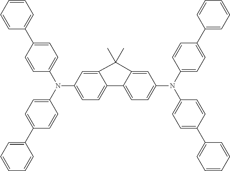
C1=C(C2=CC=CC=C2)C=CC(N(C2=CC=C(C3=CC=CC=C3)C=C2)C2=CC=C3C(=C2)C(C)(C)C2=CC(N(C4=CC=C(C5=CC=CC=C5)C=C4)C4=CC=C(C5=CC=CC=C5)C=C4)=CC=C32)=C1
